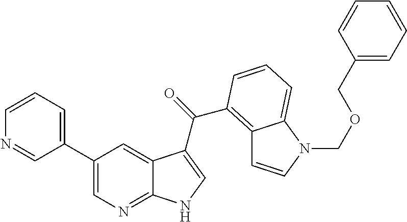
C1(C2=CN=C3C(=C2)C(C(=O)C2=C4C=CN(COCC5=CC=CC=C5)C4=CC=C2)=CN3)=CC=CN=C1
